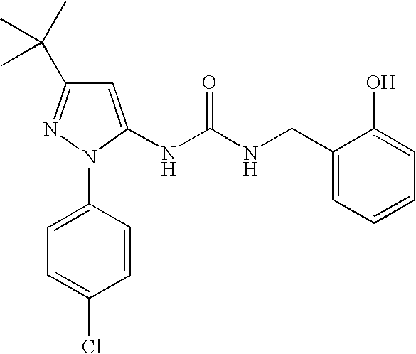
C1=C(N2C(NC(NCC3=CC=CC=C3O)=O)=CC(C(C)(C)C)=N2)C=CC(Cl)=C1
